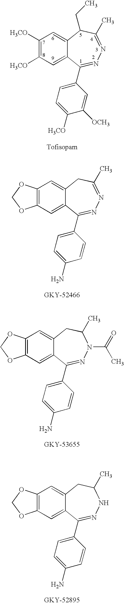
C1([H3CO])=C([H3CO])C=C2C(=C1)C(CC)C(C)=NN=C2C1=CC=C([H3CO])C([OCH3])=C1.C12=C(C=C3C(=C1)CC(C)=NN=C3C1=CC=C(N)C=C1)OCO2.C12=C(C=C3C(=C1)CC(C)N(C(=O)C)N=C3C1=CC=C(N)C=C1)OCO2.C12=C(C=C3C(=C1)CC(C)NN=C3C1=CC=C(N)C=C1)OCO2
